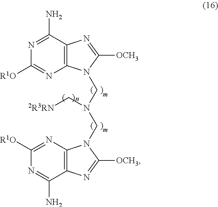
N1=C(N)C2=C(N=C1[R1O])N(CN(CN1C3=C(C(N)=NC([R1O])=N3)N=C1[OCH3])C[2R3RN])C([OCH3])=N2
